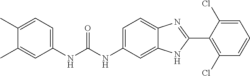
CC1=CC(NC(NC2=CC=C3C(=C2)NC(C2=C(Cl)C=CC=C2Cl)=N3)=O)=CC=C1C
